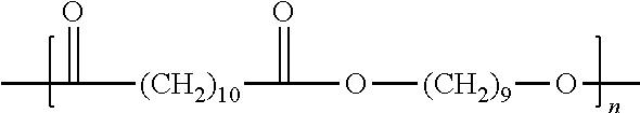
CC(=O)[(CH2)10]C(=O)O[(CH2)9]OC
